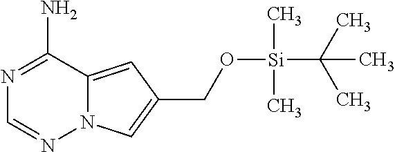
N1=C(N)C2=CC(CO[Si](C(C)(C)C)(C)C)=CN2N=C1
